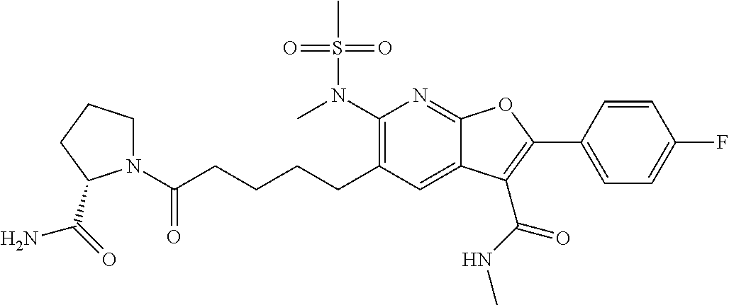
C1(N(C)S(C)(=O)=O)=C(CCCCC(=O)N2CCCC2C(=O)N)C=C2C(=N1)OC(C1=CC=C(F)C=C1)=C2C(NC)=O
